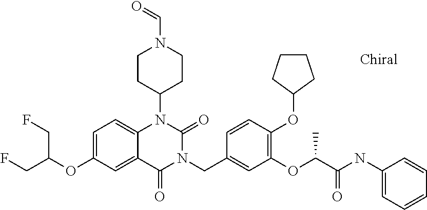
C1=C(OC(CF)CF)C=C2C(=C1)N(C1CCN(C=O)CC1)C(=O)N(CC1=CC(OC(C(NC3=CC=CC=C3)=O)C)=C(OC3CCCC3)C=C1)C2=O
